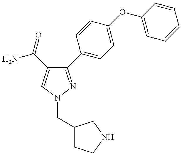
C1(C2=CC=C(OC3=CC=CC=C3)C=C2)=NN(CC2CCNC2)C=C1C(=O)N
